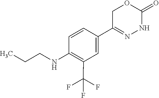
C1(NCCC)=C(C(F)(F)F)C=C(C2=NNC(=O)OC2)C=C1
